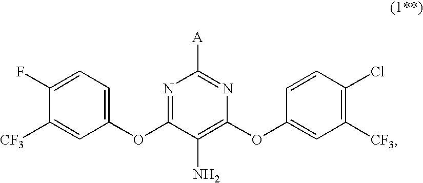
C1([A])=NC(OC2=CC([CF3])=C(Cl)C=C2)=C(N)C(OC2=CC=C(F)C([CF3])=C2)=N1
